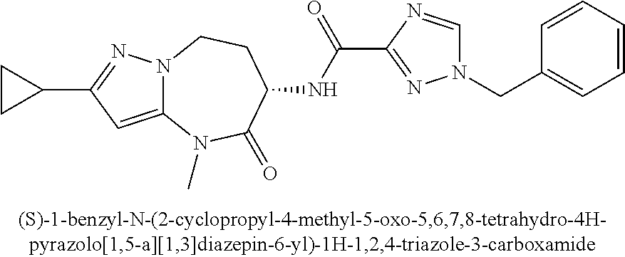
C12=CC(C3CC3)=NN1CCC(NC(C1=NN(CC3=CC=CC=C3)C=N1)=O)C(=O)N2C
